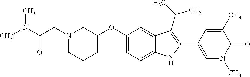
C1(OC2=CC=C3C(=C2)C(C(C)C)=C(C2=CN(C)C(=O)C(C)=C2)N3)CN(CC(N(C)C)=O)CCC1
